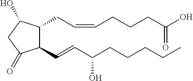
C1(C=CC(CCCCC)O)C(CC=CCCCC(O)=O)C(O)CC1=O
